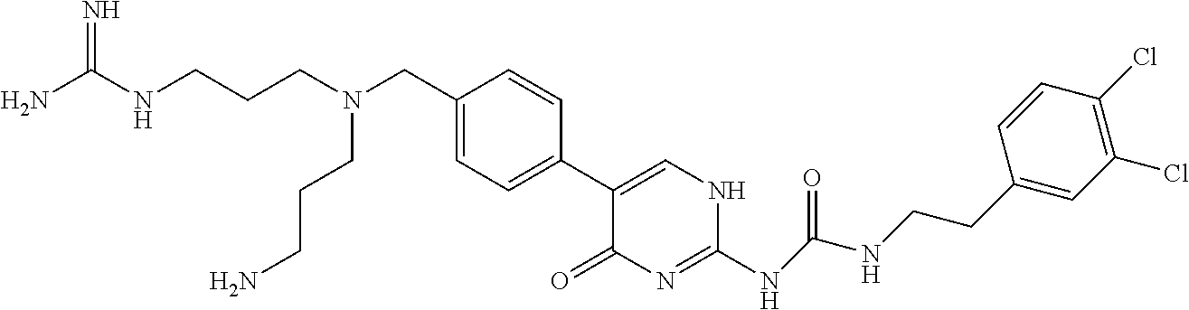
C1(C2=CC=C(CN(CCCNC(N)=N)CCCN)C=C2)=CNC(NC(NCCC2=CC(Cl)=C(Cl)C=C2)=O)=NC1=O
